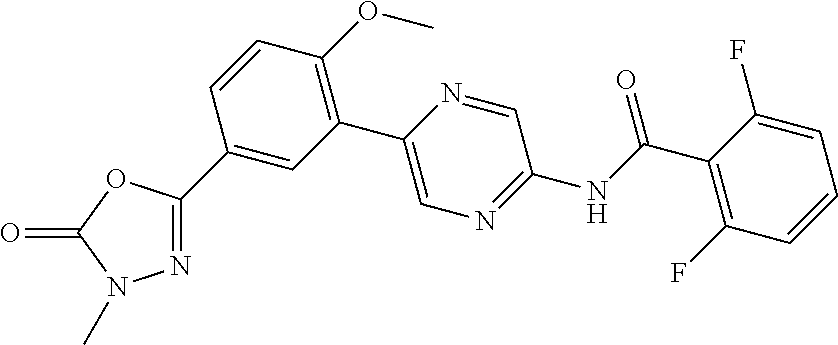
C1(C2=CC(C3=CN=C(NC(C4=C(F)C=CC=C4F)=O)C=N3)=C(OC)C=C2)=NN(C)C(=O)O1
